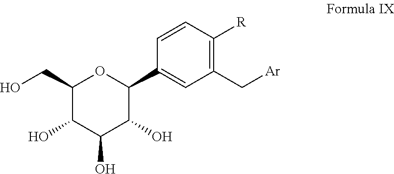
C1(CO)OC(C2=CC(C[Ar])=C([R])C=C2)C(O)C(O)C1O
